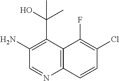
C12=C(C(C(O)(C)C)=C(N)C=N1)C(F)=C(Cl)C=C2
